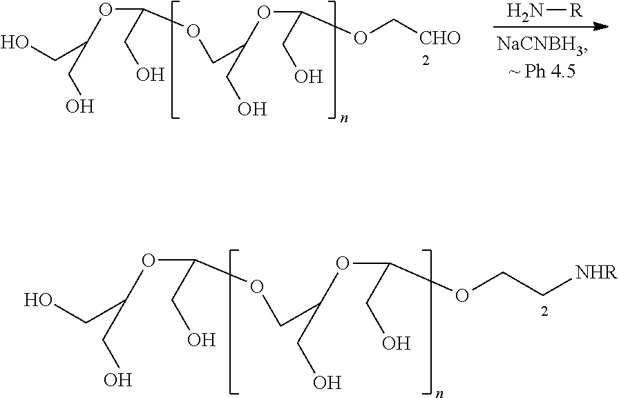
C(OC(CO)CO)(CO)OCC(OC(CO)OCC[NHR])CO.C(OC(CO)CO)(CO)OCC(OC(CO)OC[CHO])CO.N[R]
